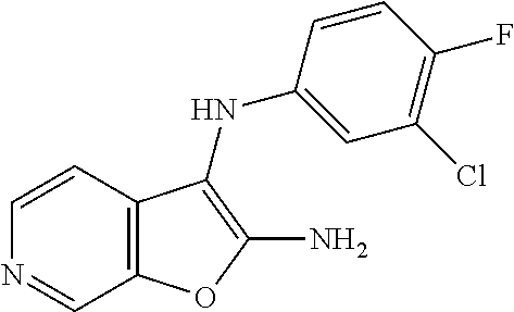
C12=C(C=CN=C1)C(NC1=CC(Cl)=C(F)C=C1)=C(N)O2
